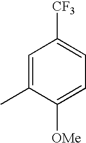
C1=C(C)C([OMe])=CC=C1[CF3]
